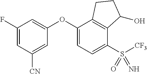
C1(F)=CC([CN])=CC(OC2=CC=C(S([CF3])(=O)=N)C3=C2CCC3O)=C1
